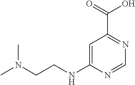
C1=C(NCCN(C)C)N=CN=C1C(=O)O
